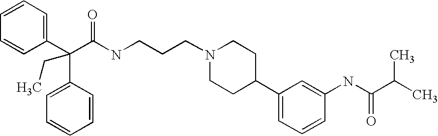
C(C(C1=CC=CC=C1)(C1=CC=CC=C1)CC)(NCCCN1CCC(C2=CC=CC(NC(C(C)C)=O)=C2)CC1)=O
